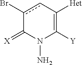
c1(Br)cC([Het])=C([Y])N(N)C1=[X]
